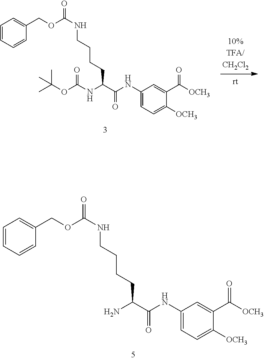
C1=CC=CC(COC(NCCCCC(C(NC2=CC=C([OCH3])C(C([OCH3])=O)=C2)=O)NC(OC(C)(C)C)=O)=O)=C1.C1=CC=CC(COC(NCCCCC(C(NC2=CC=C([OCH3])C(C([OCH3])=O)=C2)=O)N)=O)=C1
